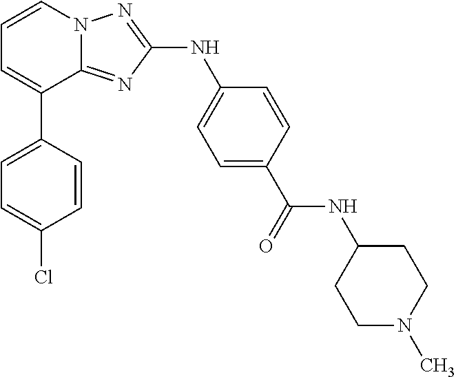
C1=CN2C(=NC(NC3=CC=C(C(=O)NC4CCN(C)CC4)C=C3)=N2)C(C2=CC=C(Cl)C=C2)=C1
